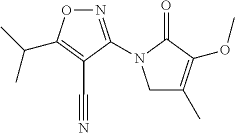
C1C(C)=C(OC)C(=O)N1C1=NOC(C(C)C)=C1C#N
